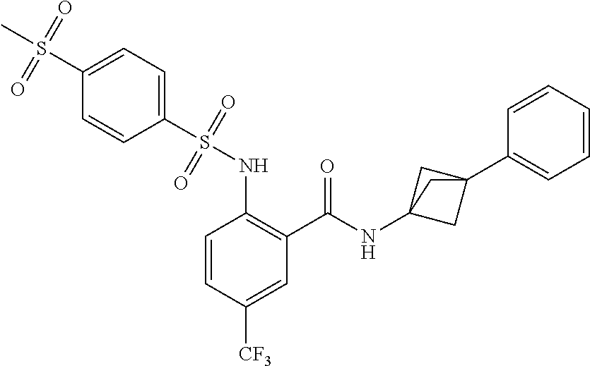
C1=CC([CF3])=CC(C(=O)NC23CC(C4=CC=CC=C4)(C2)C3)=C1NS(C1=CC=C(S(C)(=O)=O)C=C1)(=O)=O
